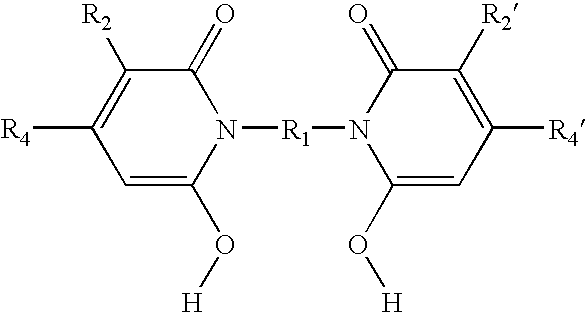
C1([R4])=C([R2])C(=O)N([R1]N2C(O[H])=CC([R4])=C([R2])C2=O)C(O[H])=C1
